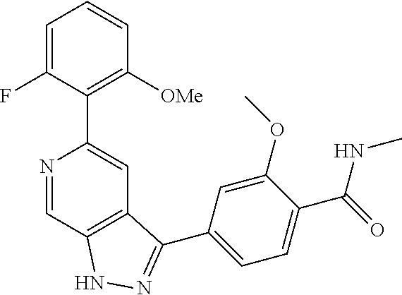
N1=CC2=C(C=C1C1=C([OMe])C=CC=C1F)C(C1=CC=C(C(=O)NC)C(OC)=C1)=NN2
